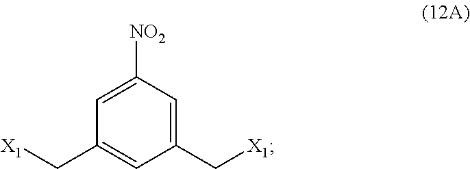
C1([NO2])=CC(C[X1])=CC(C[X1])=C1
